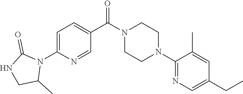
C1=C(N2C(=O)NCC2C)N=CC(C(N2CCN(C3=NC=C(CC)C=C3C)CC2)=O)=C1
